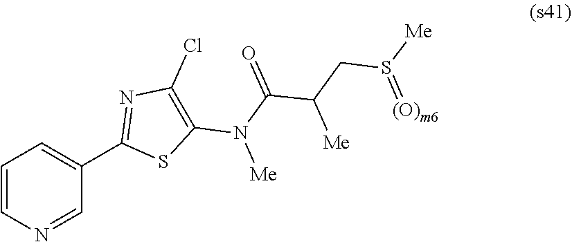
C1=CN=CC(C2=NC(Cl)=C(N(C(=O)C(CS([Me])=[(O)m6])[Me])[Me])S2)=C1
